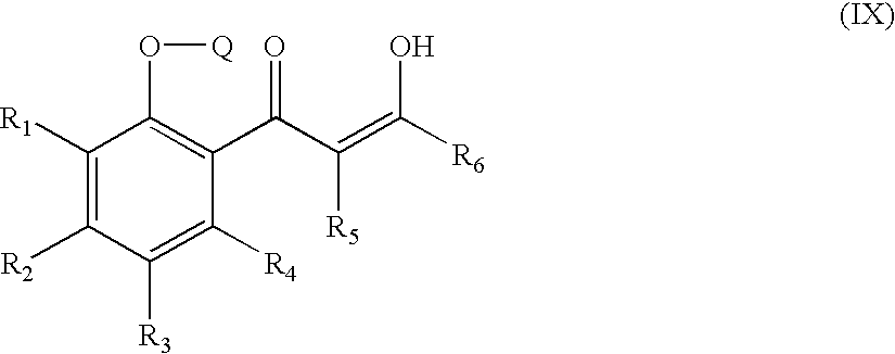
C1([R1])=C([R2])C([R3])=C([R4])C(C(C([R5])=C(O)[R6])=O)=C1O[Q]
